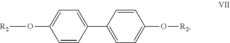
C1(O[R2])=CC=C(C2=CC=C(O[R2])C=C2)C=C1
